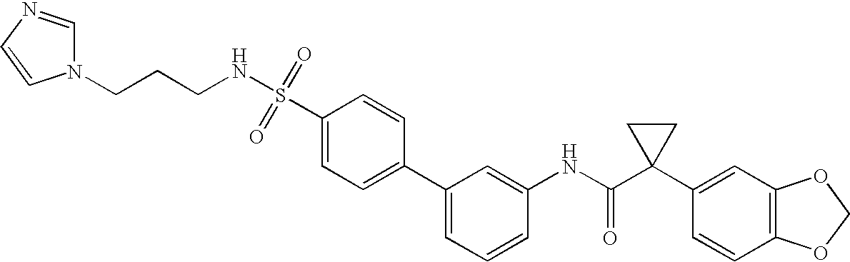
C1(C2=CC=CC(NC(C3(C4=CC5=C(C=C4)OCO5)CC3)=O)=C2)=CC=C(S(=O)(=O)NCCCN2C=NC=C2)C=C1
